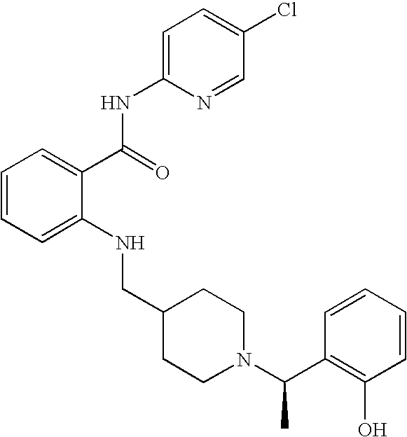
C1=CC=C(NCC2CCN(C(C)C3=C(O)C=CC=C3)CC2)C(C(NC2=CC=C(Cl)C=N2)=O)=C1
